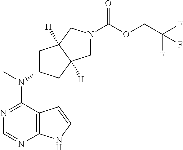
N1=C(N(C2CC3([H])C([H])(C2)CN(C(OCC(F)(F)F)=O)C3)C)C2=C(N=C1)NC=C2
